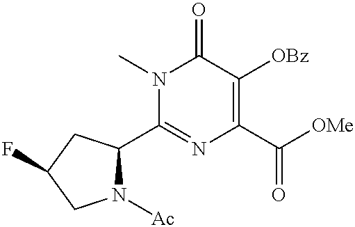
N1([Ac])C(C2=NC(C(=O)[OMe])=C([OBz])C(=O)N2C)CC(F)C1
